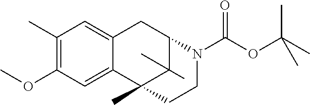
C1(C)=C(OC)C=C2C(=C1)CC1C(C)(C)C2(C)CCN1C(OC(C)(C)C)=O
